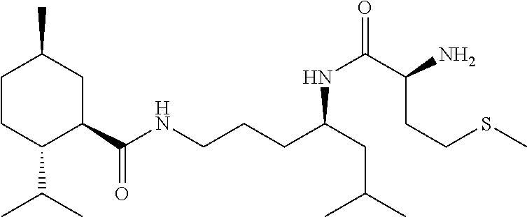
C1CC(C(C)C)C(C(NCCCC(CC(C)C)NC(C(CCSC)N)=O)=O)CC1C
